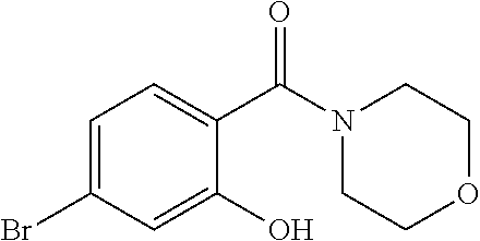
C1CN(C(C2=CC=C(Br)C=C2O)=O)CCO1
